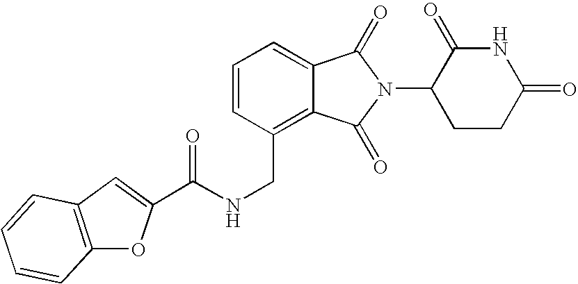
C1=CC(CNC(=O)C2=CC3=C(O2)C=CC=C3)=C2C(=C1)C(=O)N(C1CCC(=O)NC1=O)C2=O
